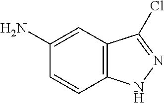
C1=CC2=C(C=C1N)C(Cl)=NN2
